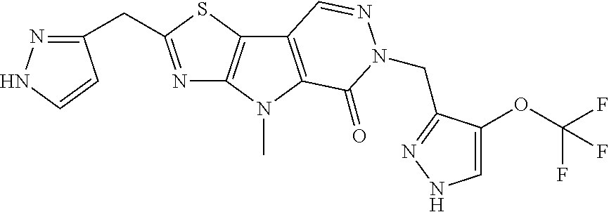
N1=C(CC2=NNC=C2)SC2=C1N(C)C1=C2C=NN(CC2=NNC=C2OC(F)(F)F)C1=O
